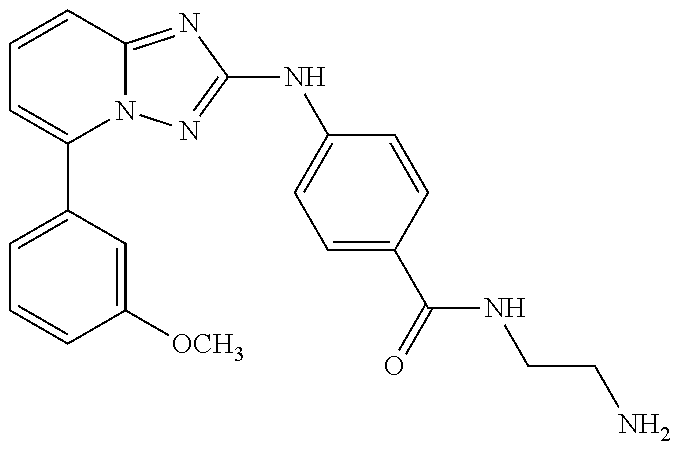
C1(C2=CC=CC([OCH3])=C2)=CC=CC2=NC(NC3=CC=C(C(NCCN)=O)C=C3)=NN12
